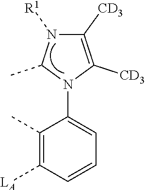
C1(C)=C([LA])C=CC=C1N1C(C)N([R1])C([CD3])=C1[CD3]
